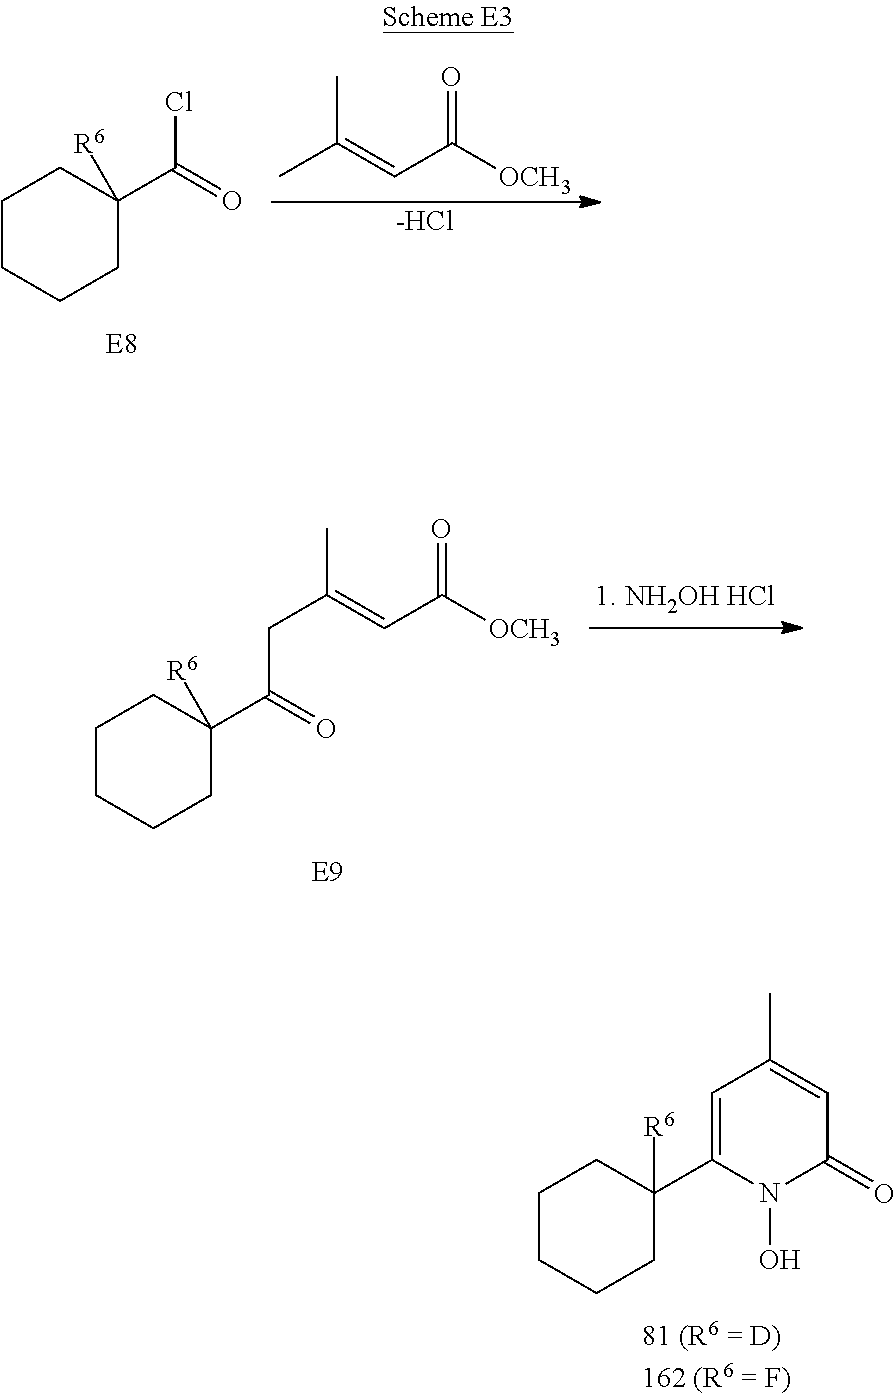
CC(=CC([OCH3])=O)C.[-HCl].C1CCCC(C(=O)Cl)([R6])C1.C1CCCC(C(=O)CC(C)=CC([OCH3])=O)([R6])C1.C1CCCC(C2=CC(C)=CC(=O)N2O)([R6])C1
